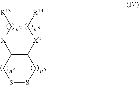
C1([X2]C[R14])C([X1]C[R13])CSSC1
